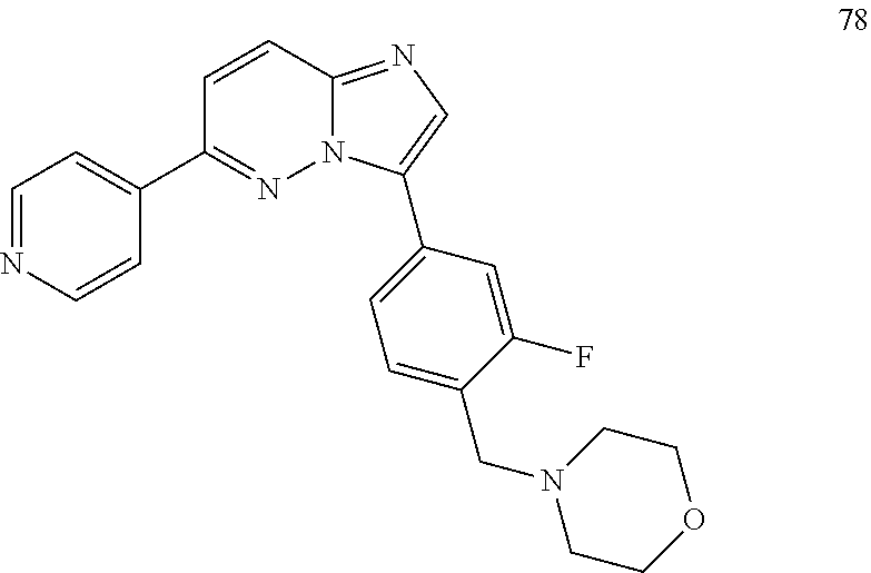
C1(C2=NN3C(=NC=C3C3=CC=C(CN4CCOCC4)C(F)=C3)C=C2)=CC=NC=C1
